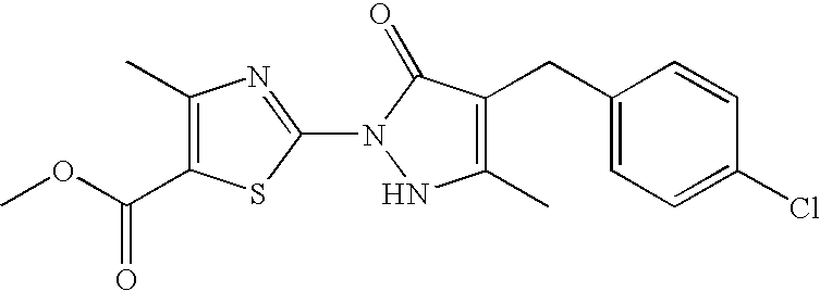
O(C(C1=C(C)N=C(N2NC(C)=C(CC3=CC=C(Cl)C=C3)C2=O)S1)=O)C
